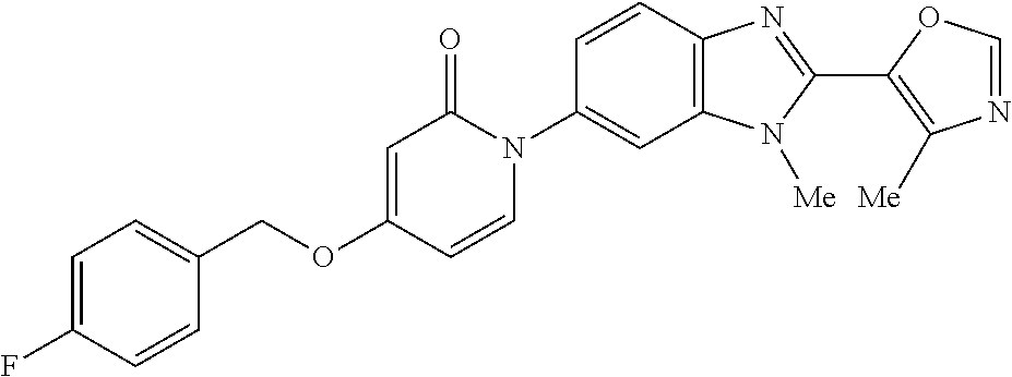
C1(COC2=CC(=O)N(C3=CC4=C(C=C3)N=C(C3=C([Me])N=CO3)N4[Me])C=C2)=CC=C(F)C=C1
